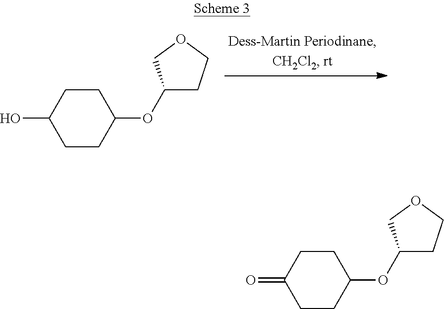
C1CC(O)CCC1OC1CCOC1.C1CC(=O)CCC1OC1CCOC1
